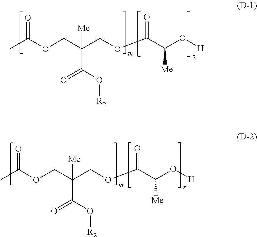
CC(OCC(COC(C(O[H])[Me])=O)(C(=O)O[R2])[Me])=O.CC(OCC(COC(C(O[H])[Me])=O)(C(=O)O[R2])[Me])=O
